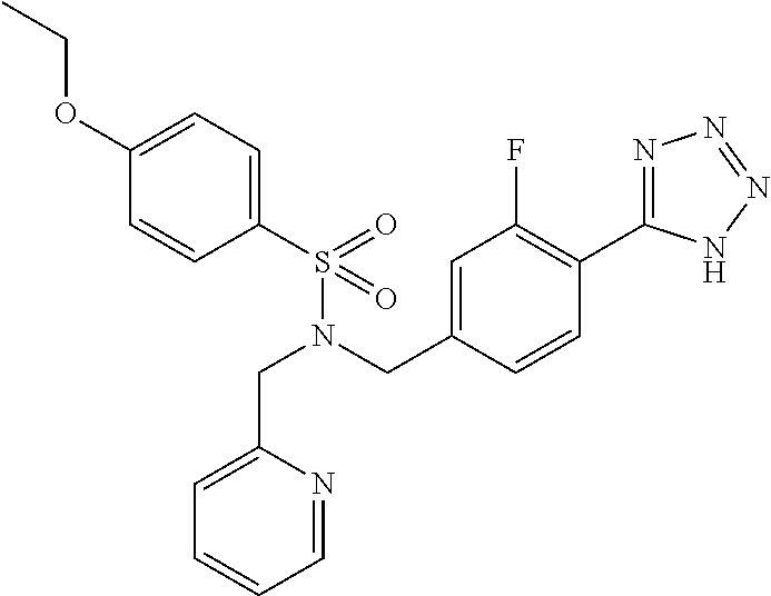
C1(S(N(CC2=CC(F)=C(C3=NN=NN3)C=C2)CC2=CC=CC=N2)(=O)=O)=CC=C(OCC)C=C1
